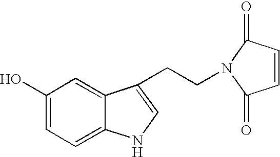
C1(O)=CC=C2C(=C1)C(CCN1C(=O)C=CC1=O)=CN2
